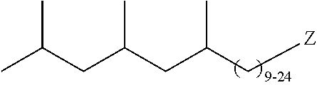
C(C(C[Z])C)C(CC(C)C)C
